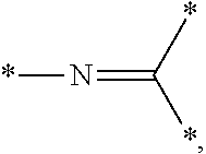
*N=C(*)*
